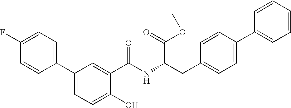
C1=CC(C2=CC=C(O)C(C(=O)NC(CC3=CC=C(C4=CC=CC=C4)C=C3)C(OC)=O)=C2)=CC=C1F
